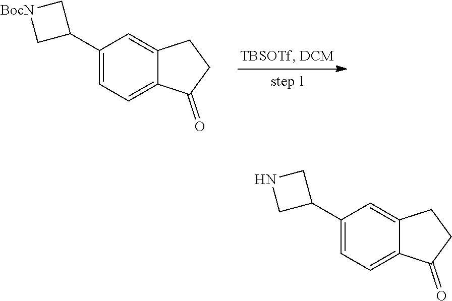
C1(C2C[BocN]C2)=CC=C2C(=C1)CCC2=O.C1(C2CNC2)=CC=C2C(=C1)CCC2=O
